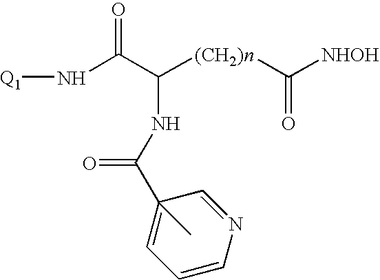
N(C(C([(CH2)n]C([NHOH])=O)NC(C1(C)=CC=CN=C1)=O)=O)[Q1]
